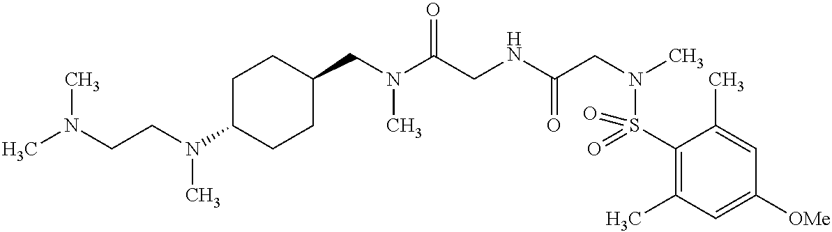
C1C(N(CCN(C)C)C)CCC(CN(C(CNC(CN(C)S(C2=C(C)C=C([OMe])C=C2C)(=O)=O)=O)=O)C)C1
